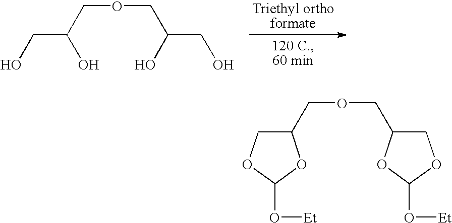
C(C(COCC(CO)O)O)O.C1(COCC2COC(O[Et])O2)COC(O[Et])O1
